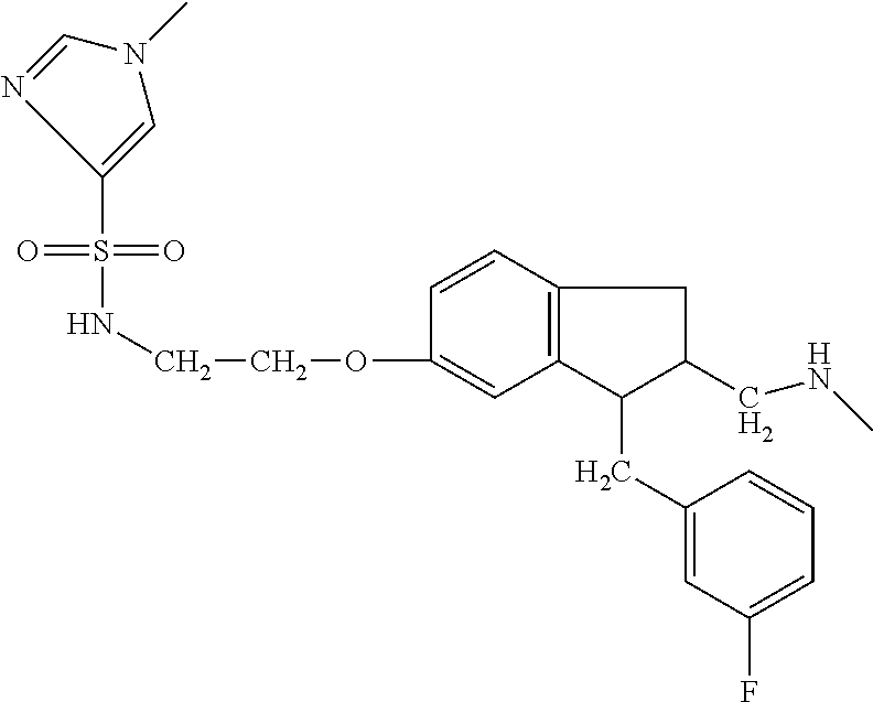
S(=O)(NCCOC1=CC2=C(C=C1)CC(CNC)C2CC1=CC(F)=CC=C1)(=O)C1=CN(C)C=N1
